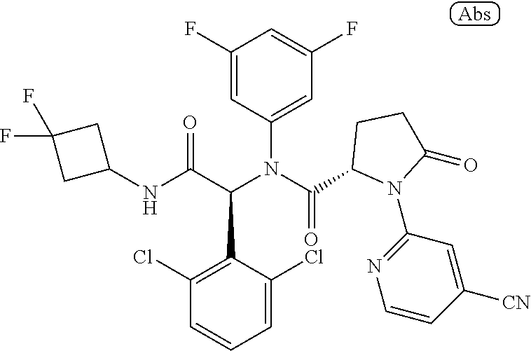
C1(F)=CC(N(C(C2N(C3=NC=CC([CN])=C3)C(=O)CC2)=O)C(C(NC2CC(F)(F)C2)=O)C2=C(Cl)C=CC=C2Cl)=CC(F)=C1
